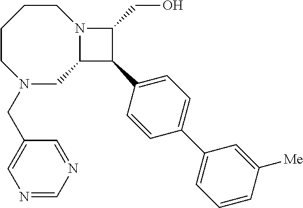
C1CCCN(CC2=CN=CN=C2)CC2N1C(CO)C2C1=CC=C(C2=CC=CC([Me])=C2)C=C1
